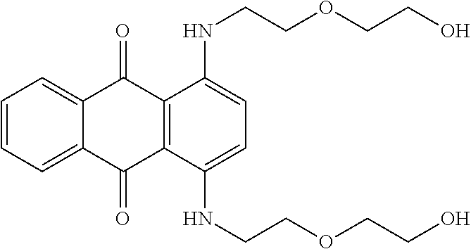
C1=CC=C2C(=C1)C(=O)C1=C(C2=O)C(NCCOCCO)=CC=C1NCCOCCO
